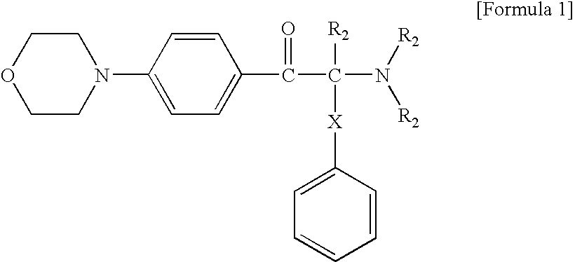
C1=CC(N2CCOCC2)=CC=C1C(=O)C([R2])([X]C1=CC=CC=C1)N([R2])[R2]
